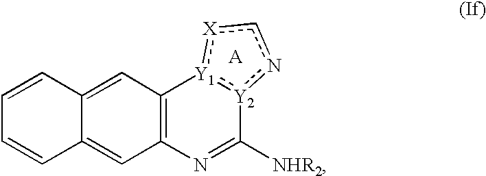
C12=C(N=C([NHR2])[Y2]3:[Y1]1:[X]cn3)C=C1C(=C2)C=CC=C1.[A]
